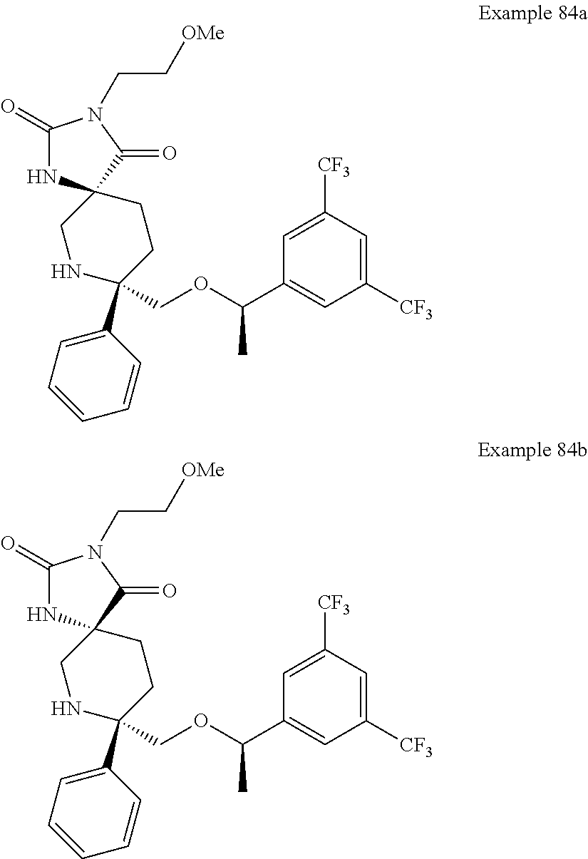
C1(=O)NC2(C(=O)N1CC[OMe])CNC(C1=CC=CC=C1)(COC(C1=CC([CF3])=CC([CF3])=C1)C)CC2.C1(=O)NC2(C(=O)N1CC[OMe])CNC(C1=CC=CC=C1)(COC(C1=CC([CF3])=CC([CF3])=C1)C)CC2
